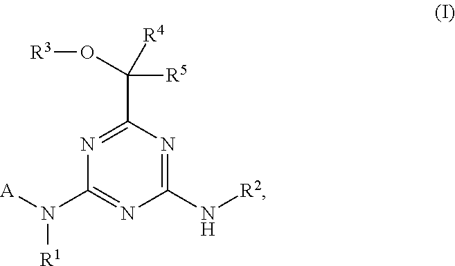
C1(N[R2])=NC(C([R5])([R4])O[R3])=NC(N([A])[R1])=N1
